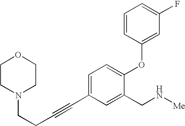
C1=C(C#CCCN2CCOCC2)C=C(CN[Me])C(OC2=CC(F)=CC=C2)=C1
